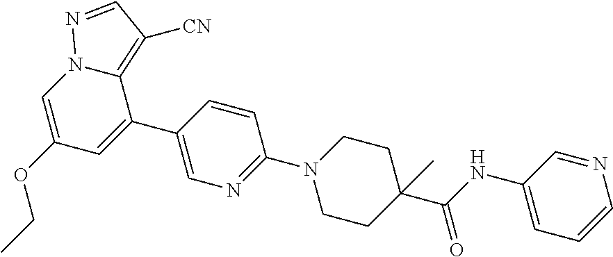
C1=C(C2=CC(OCC)=CN3C2=C([CN])C=N3)C=CC(N2CCC(C(NC3=CC=CN=C3)=O)(C)CC2)=N1
